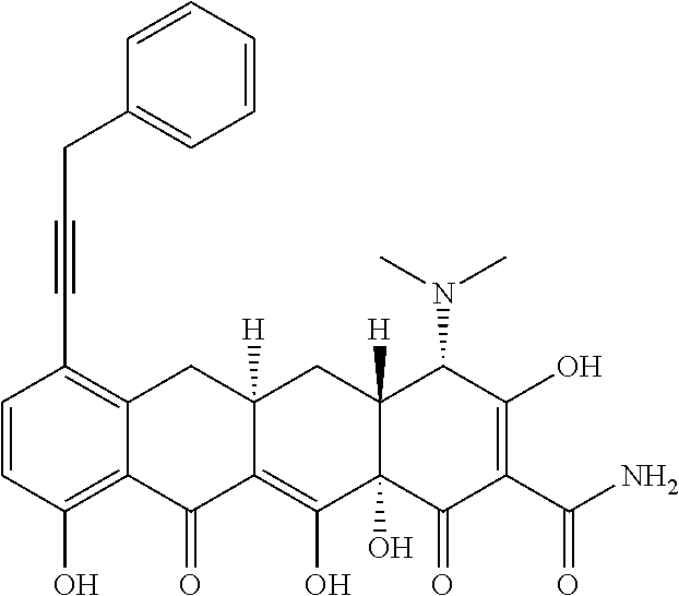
C1=CC(O)=C2C(=C1C#CCC1=CC=CC=C1)CC1([H])C(=C(O)C3(O)C([H])(C1)C(N(C)C)C(O)=C(C(N)=O)C3=O)C2=O
